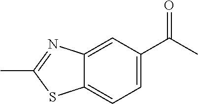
C1(C)=NC2=CC(C(=O)C)=CC=C2S1
